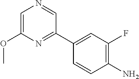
NC1=C(F)C=C(C2=NC(OC)=CN=C2)C=C1
